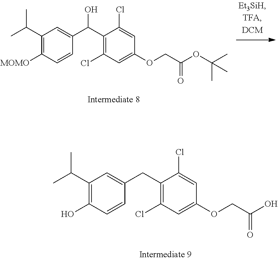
C1(C(C)C)=C([MOMO])C=CC(C(C2=C(Cl)C=C(OCC(OC(C)(C)C)=O)C=C2Cl)O)=C1.C1(C(C)C)=C(O)C=CC(CC2=C(Cl)C=C(OCC(O)=O)C=C2Cl)=C1
